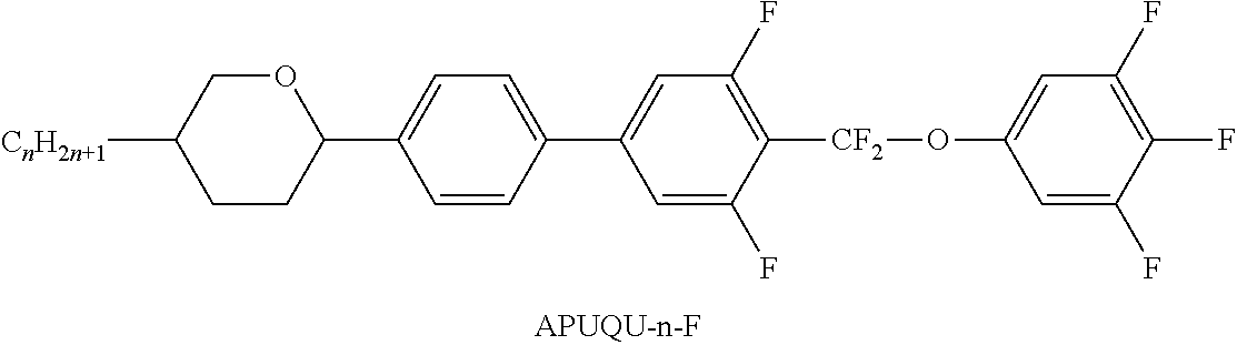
C1(F)=C([CF2]OC2=CC(F)=C(F)C(F)=C2)C(F)=CC(C2=CC=C(C3OCC([CnH2n+1])CC3)C=C2)=C1
